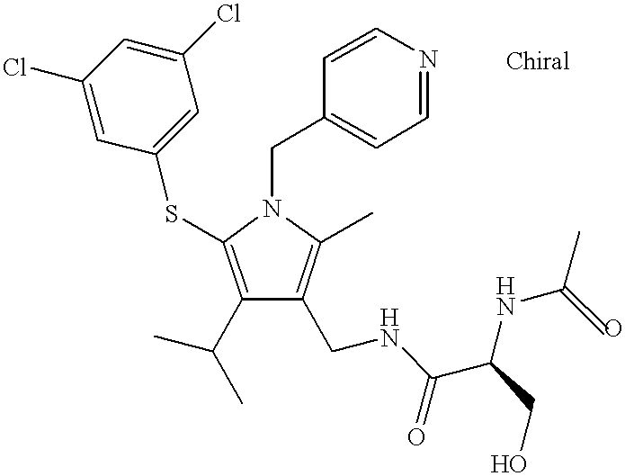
C1(C(C)C)=C(SC2=CC(Cl)=CC(Cl)=C2)N(CC2=CC=NC=C2)C(C)=C1CNC(C(NC(C)=C)CO)=O
